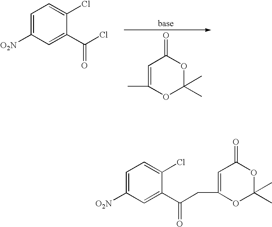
C1=C([O2N])C=C(C(=O)Cl)C(Cl)=C1.C1=C(C)OC(C)(C)OC1=O.C1=C([O2N])C=C(C(=O)CC2=CC(=O)OC(C)(C)O2)C(Cl)=C1
